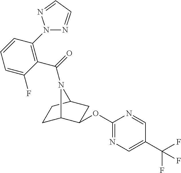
C1C2C(OC3=NC=C(C(F)(F)F)C=N3)CC(C1)N2C(=O)C1=C(N2N=CC=N2)C=CC=C1F
